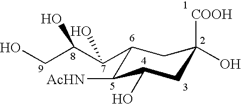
C1(C(C(CO)O)O)C([AcHN])C(O)CC(O)([COOH])C1
